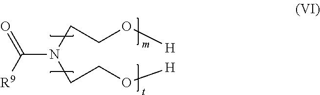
C(N(CCO[H])CCO[H])([R9])=O
